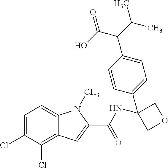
C1=C(Cl)C(Cl)=C2C(=C1)N(C)C(C(NC1(C3=CC=C(C(C(O)=O)C(C)C)C=C3)COC1)=O)=C2
